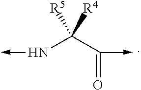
N(C(C(=O)->C)([R5])[R4])->C
